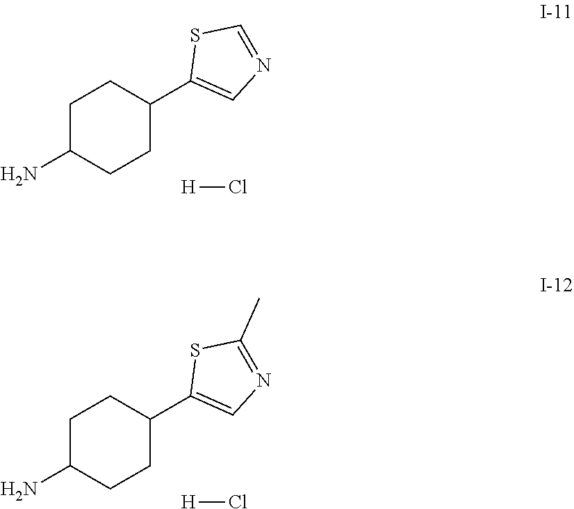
C1C(N)CCC(C2=CN=CS2)C1.[H]Cl.C1C(N)CCC(C2=CN=C(C)S2)C1.[H]Cl
